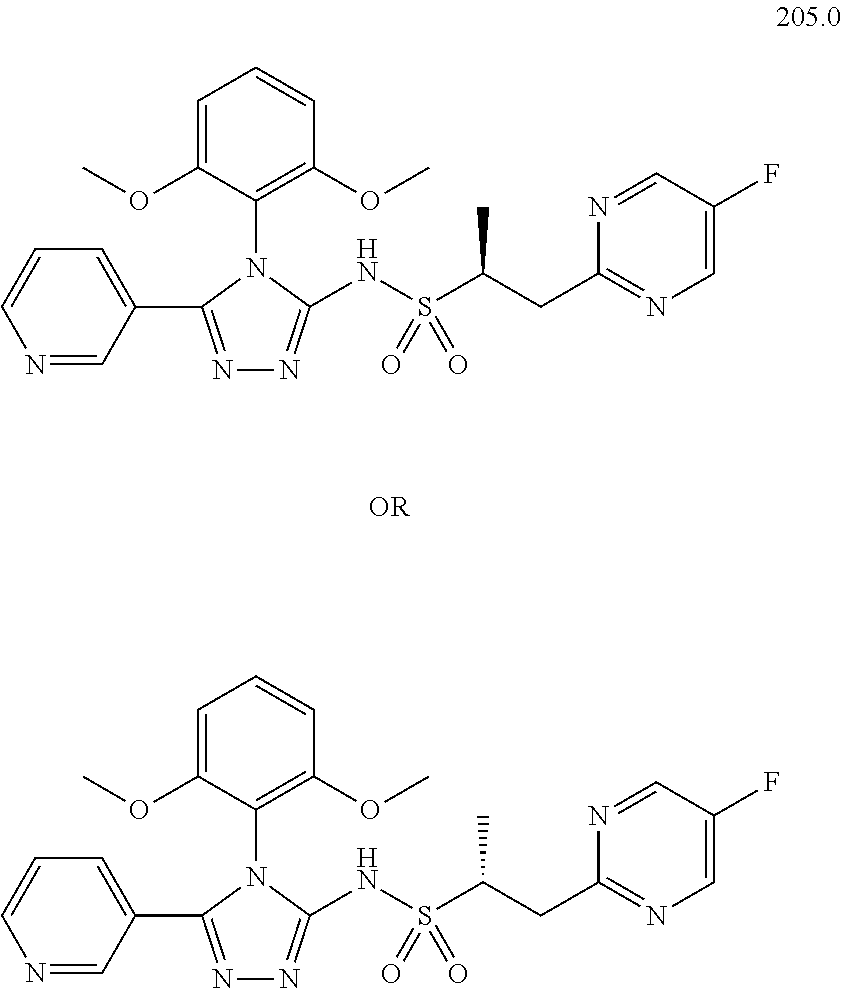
C1=C(OC)C(N2C(NS(C(CC3=NC=C(F)C=N3)C)(=O)=O)=NN=C2C2=CC=CN=C2)=C(OC)C=C1.C1=C(OC)C(N2C(NS(C(CC3=NC=C(F)C=N3)C)(=O)=O)=NN=C2C2=CC=CN=C2)=C(OC)C=C1
